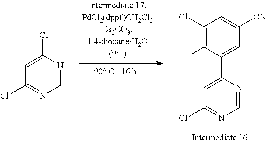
C1(Cl)=CC(Cl)=NC=N1.C1(C2=CC([CN])=CC(Cl)=C2F)=CC(Cl)=NC=N1
